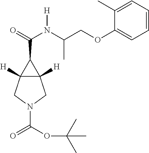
C12([H])C([H])(CN(C(=O)OC(C)(C)C)C1)C2C(=O)N([H])C(C)COC1=CC=CC=C1C
